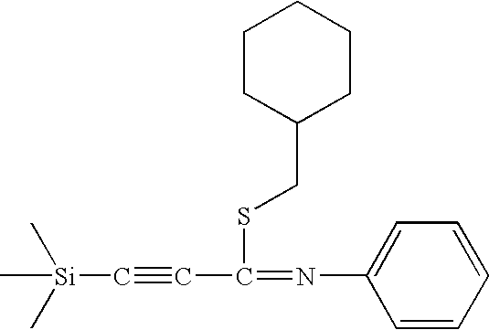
[Si](C#CC(=NC1=CC=CC=C1)SCC1CCCCC1)(C)(C)C
